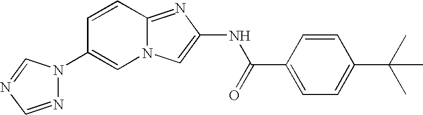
N1(C2=CN3C(=NC(NC(=O)C4=CC=C(C(C)(C)C)C=C4)=C3)C=C2)N=CN=C1
